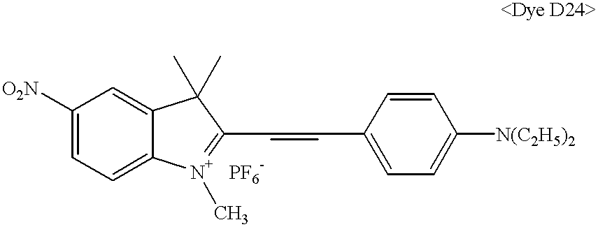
[O2N]C1=CC=C2C(=C1)C(C)(C)C(C=CC1=CC=C([N(C2H5)2])C=C1)=[N+]2C
